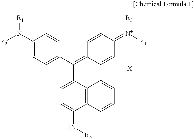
C1(N([R2])[R1])=CC=C(C(=C2C=CC(=[N+]([R4])[R3])C=C2)C2=CC=C(N[R5])C3=C2C=CC=C3)C=C1.[X-]
